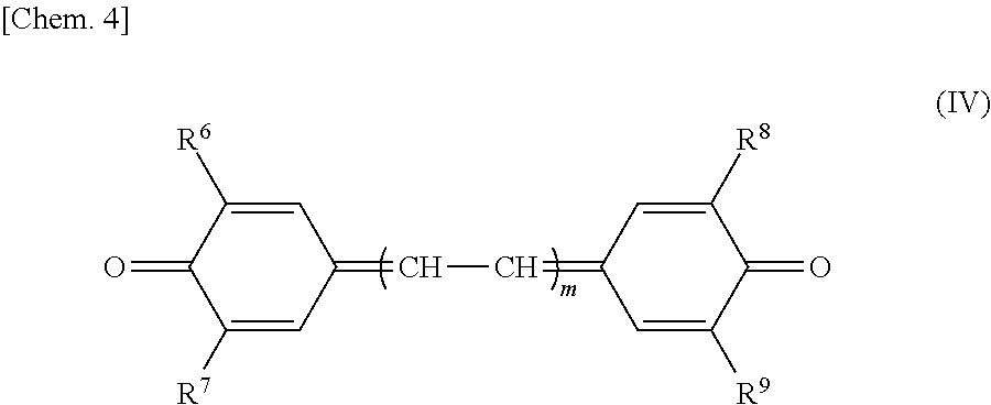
C1([R7])=CC(=CC=C2C=C([R9])C(=O)C([R8])=C2)C=C([R6])C1=O
